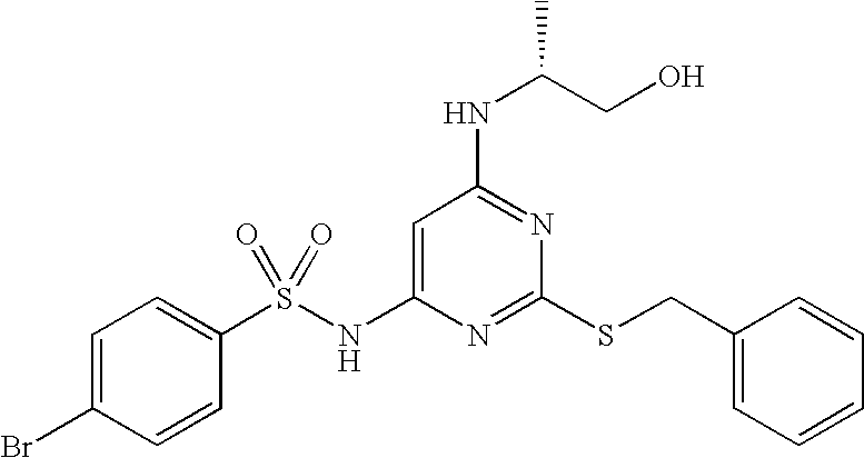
C1=C(NS(C2=CC=C(Br)C=C2)(=O)=O)N=C(SCC2=CC=CC=C2)N=C1NC(CO)C
